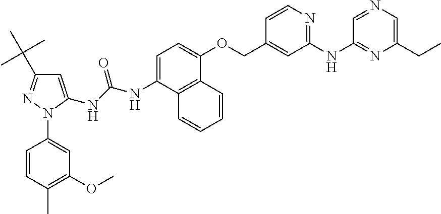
N(C1=CC=C(OCC2=CC(NC3=NC(CC)=CN=C3)=NC=C2)C2=C1C=CC=C2)C(NC1=CC(C(C)(C)C)=NN1C1=CC(OC)=C(C)C=C1)=O
